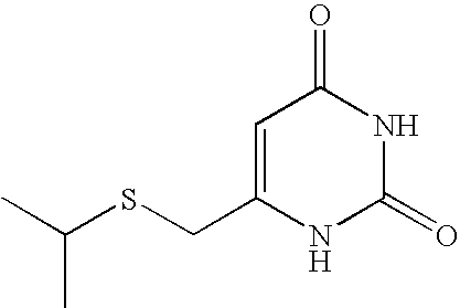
C(SCC1=CC(=O)NC(=O)N1)(C)C
